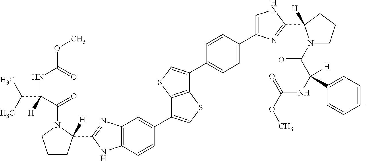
C(C(NC(=O)OC)(C(N1CCCC1([H])C1=NC2=C(N1)C=CC(C1=CSC3=C1SC=C3C1=CC=C(C3=CNC(C4([H])N(C(C(NC(=O)OC)([H])C5=CC=CC=C5)=O)CCC4)=N3)C=C1)=C2)=O)[H])(C)C
